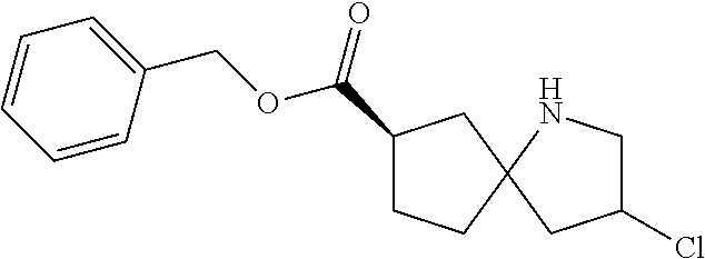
C1(C(=O)OCC2=CC=CC=C2)CCC2(C1)CC(Cl)CN2
